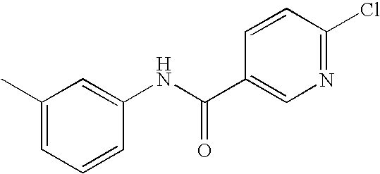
C1=CC(NC(C2=CN=C(Cl)C=C2)=O)=CC(C)=C1
